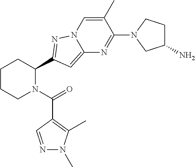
C1CCN(C(=O)C2=C(C)N(C)N=C2)C(C2=NN3C=C(C)C(N4CC(N)CC4)=NC3=C2)C1
